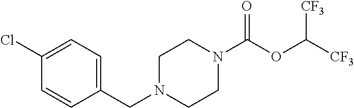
C1N(CC2=CC=C(Cl)C=C2)CCN(C(OC([CF3])[CF3])=O)C1
